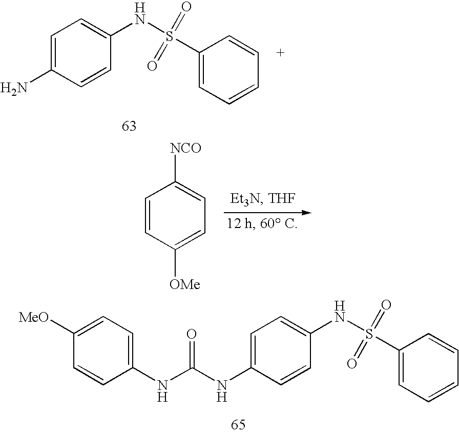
C1=CC([OMe])=CC=C1[NCO].C1=C(N)C=CC(NS(C2=CC=CC=C2)(=O)=O)=C1.C1=C(NC(NC2=CC=C([MeO])C=C2)=O)C=CC(NS(C2=CC=CC=C2)(=O)=O)=C1
